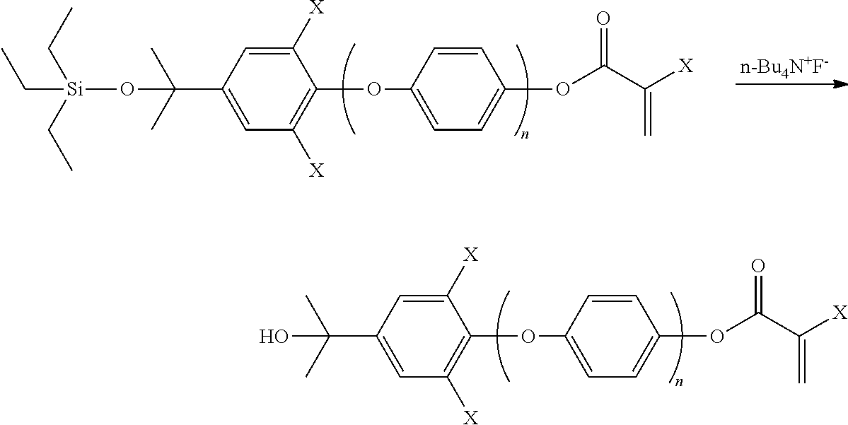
C1=CC(OC2=C([X])C=C(C(C)(C)O[Si](CC)(CC)CC)C=C2[X])=CC=C1OC(C([X])=C)=O.[n-Bu4N+F-].C1=CC(OC2=C([X])C=C(C(C)(C)O)C=C2[X])=CC=C1OC(C([X])=C)=O
